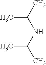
CC(C)NC(C)C
